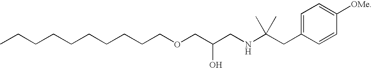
O(CC(CNC(CC1=CC=C([OMe])C=C1)(C)C)O)CCCCCCCCCC
